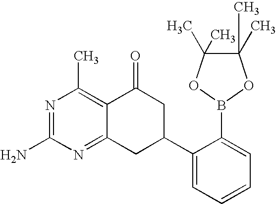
N1=C(N)N=C2C(=C1C)C(=O)CC(C1=CC=CC=C1B1OC(C)(C)C(C)(C)O1)C2
